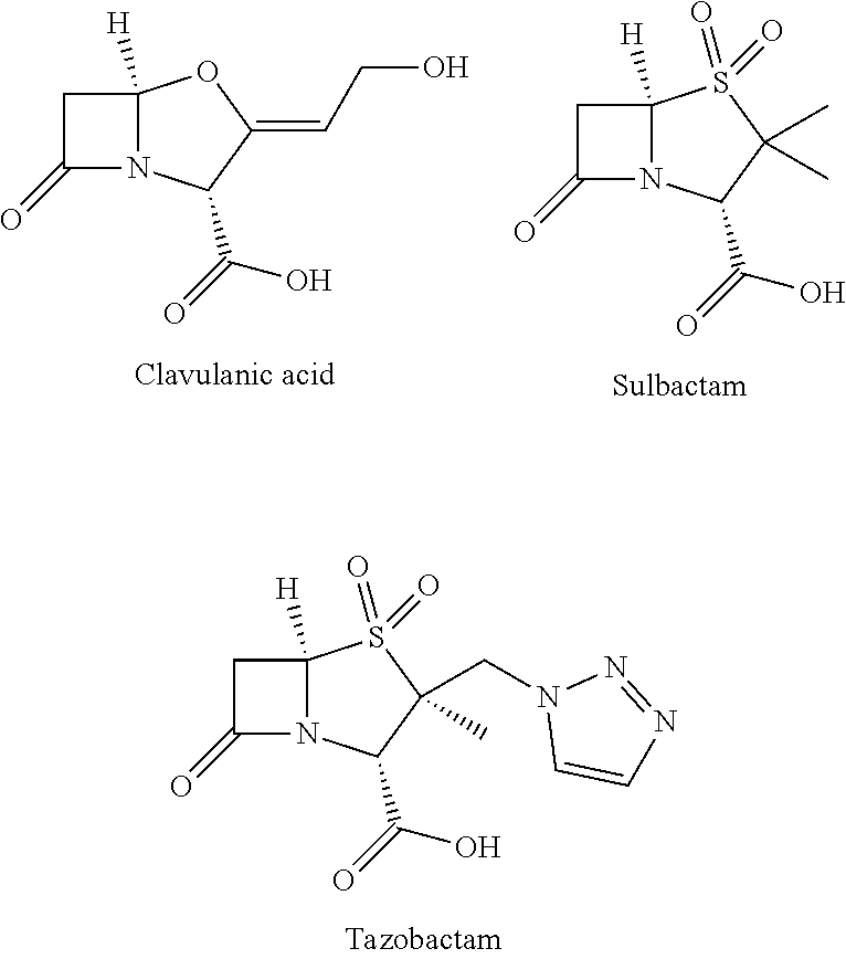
C12([H])N(C(C(O)=O)C(=CCO)O1)C(=O)C2.C12([H])N(C(C(O)=O)C(C)(C)S1(=O)=O)C(=O)C2.C12([H])N(C(C(O)=O)C(CN3C=CN=N3)(C)S1(=O)=O)C(=O)C2
